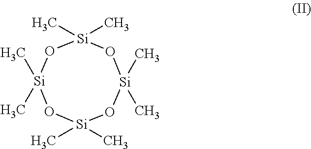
[Si]1(C)(C)O[Si](C)(C)O[Si](C)(C)O[Si](C)(C)O1
